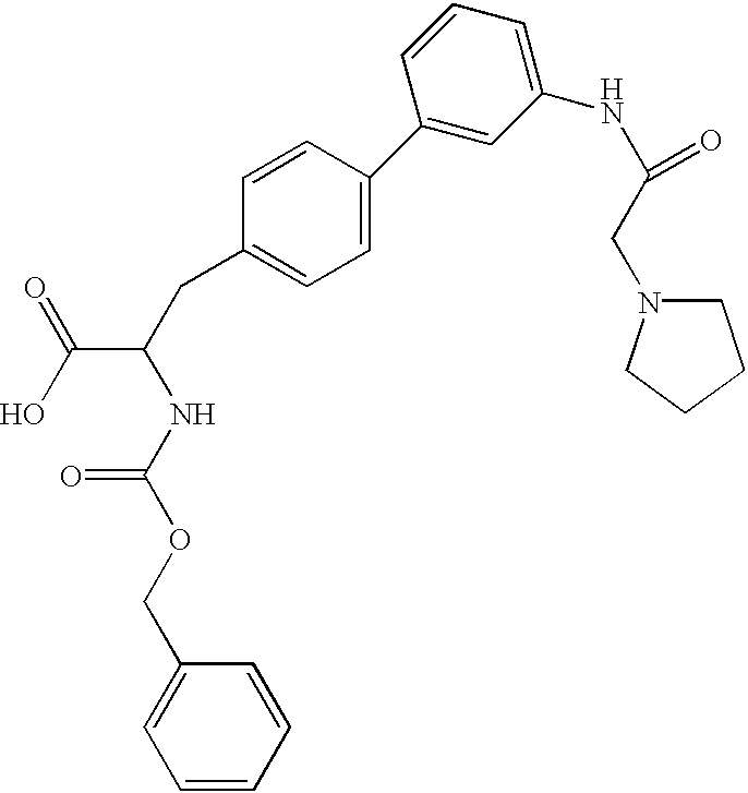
O=C(O)C(NC(OCC1=CC=CC=C1)=O)CC1=CC=C(C2=CC(NC(CN3CCCC3)=O)=CC=C2)C=C1
